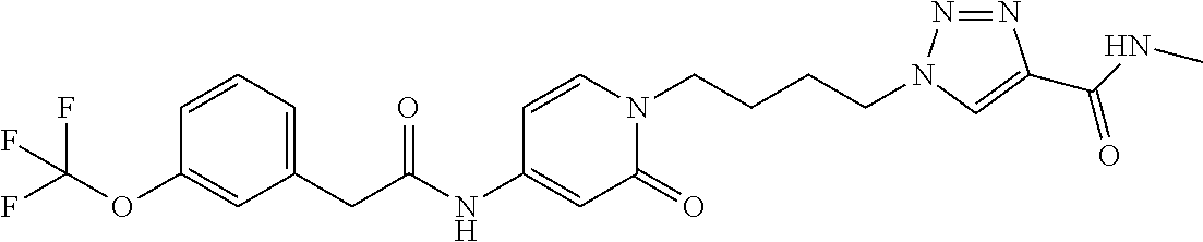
C1(CC(NC2=CC(=O)N(CCCCN3N=NC(C(NC)=O)=C3)C=C2)=O)=CC=CC(OC(F)(F)F)=C1
